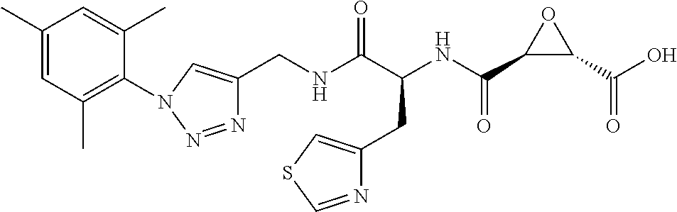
C(NC(C(NC(C1C(C(O)=O)O1)=O)CC1=CSC=N1)=O)C1=CN(C2=C(C)C=C(C)C=C2C)N=N1
